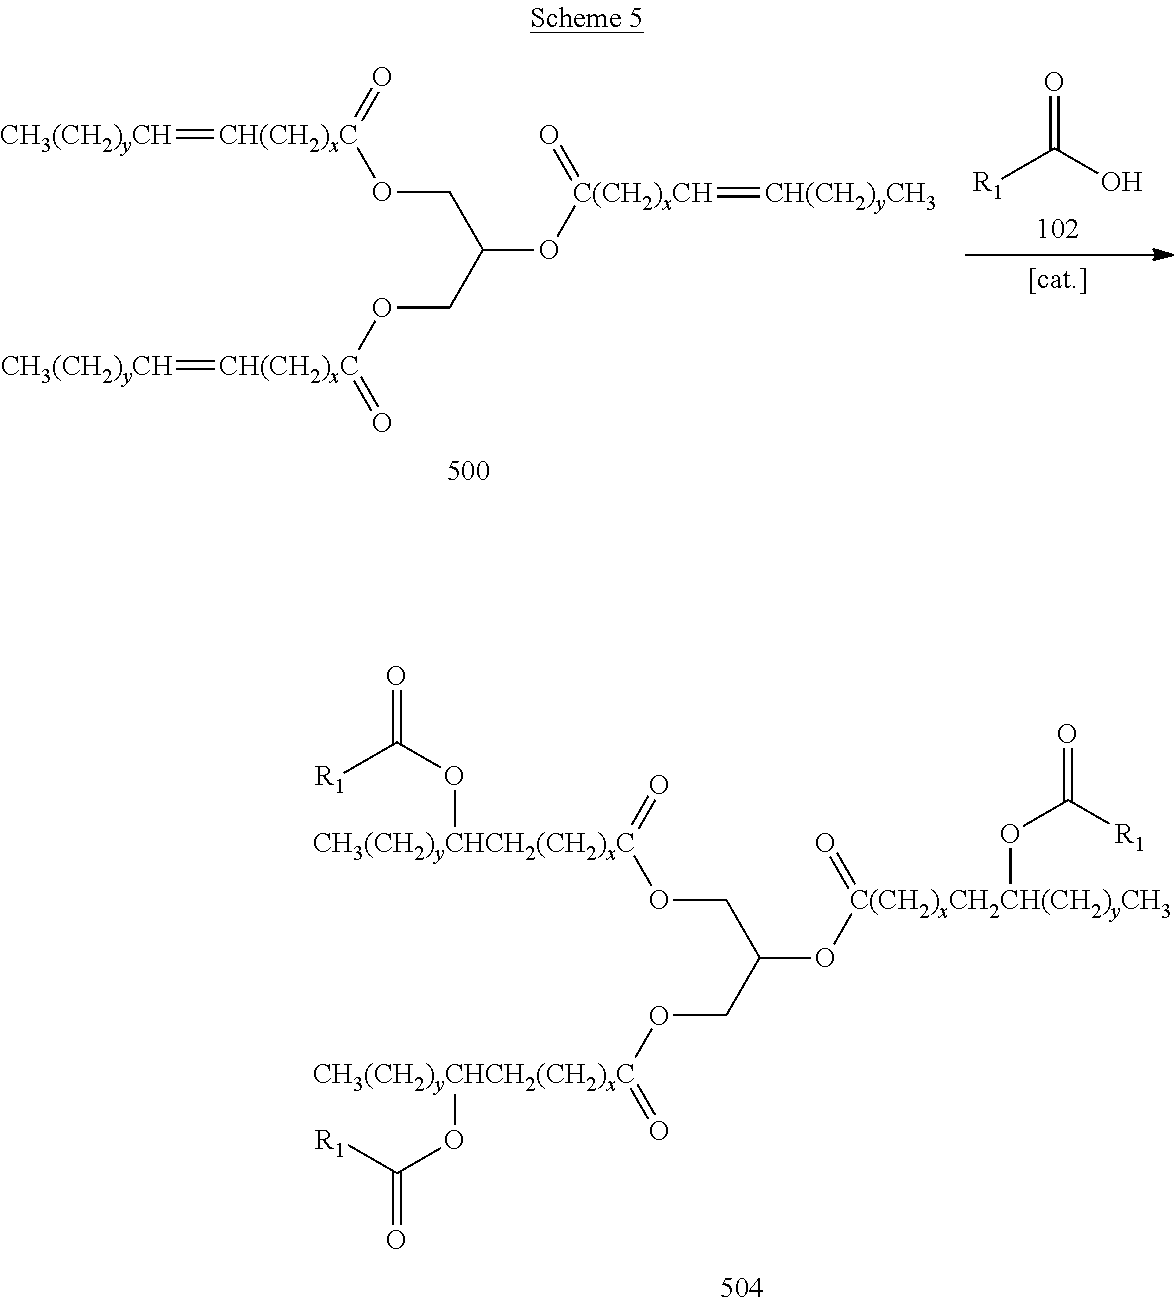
O=C(O)[R1].[CH3(CH2)yCH]=[CH(CH2)xC](=O)OCC(O[C(CH2)xCH](=O)=[CH(CH2)yCH3])CO[CH(CH2)xC](=O)=[CH3(CH2)yCH].O(CC(O[C(CH2)xCH2CH(CH2)yCH3](=O)OC(=O)[R1])CO[CH3(CH2)yCHCH2(CH2)xC](=O)OC(=O)[R1])[CH3(CH2)yCHCH2(CH2)xC](=O)OC(=O)[R1]
